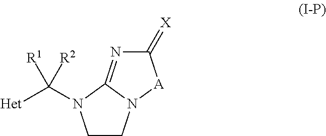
C([Het])([R2])([R1])N1CCN2C1=NC(=[X])[A]2
